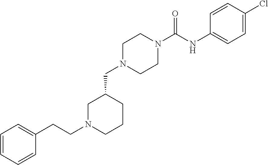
C1N(CC2CN(CCC3=CC=CC=C3)CCC2)CCN(C(NC2=CC=C(Cl)C=C2)=O)C1
